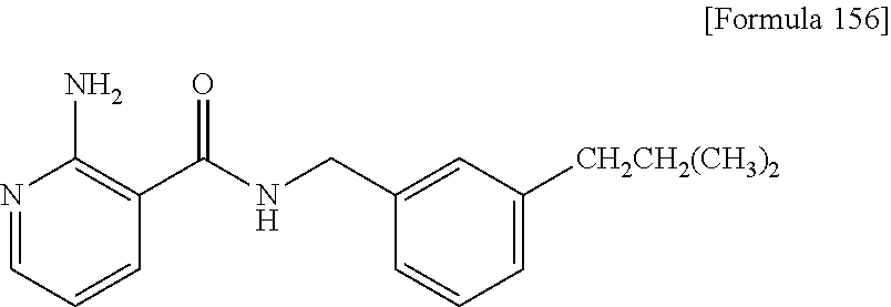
N1=CC=CC(C(NCC2=CC([CH2CH2(CH3)2])=CC=C2)=O)=C1N
